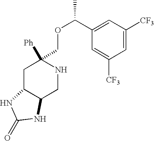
C1C2C(CNC1([Ph])COC(C1=CC([CF3])=CC([CF3])=C1)C)NC(=O)N2
